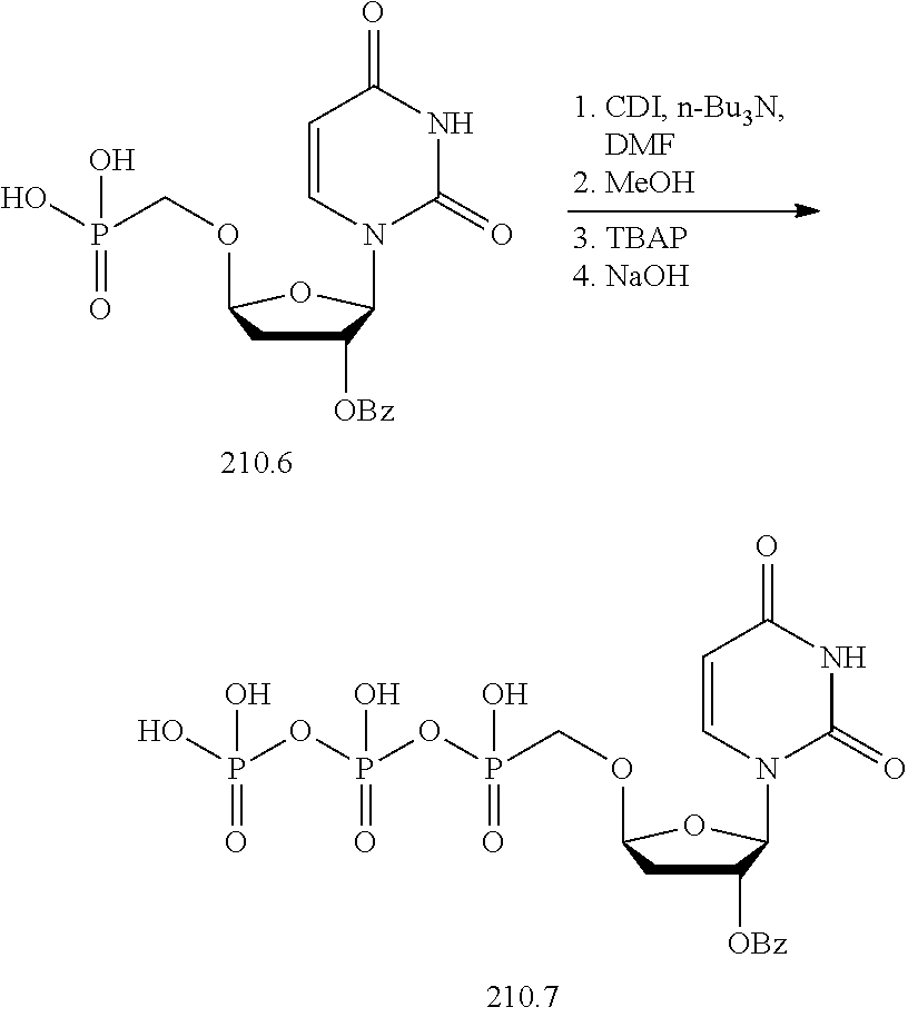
C1([OBz])CC(OCP(O)(=O)O)OC1N1C(=O)NC(=O)C=C1.C1([OBz])CC(OCP(OP(OP(O)(=O)O)(=O)O)(=O)O)OC1N1C(=O)NC(=O)C=C1
